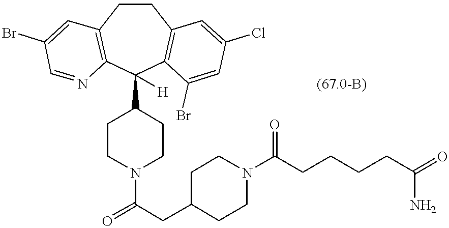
C1CC2=C(C(C3CCN(C(=O)CC4CCN(C(CCCCC(=O)N)=O)CC4)CC3)([H])C3=C1C=C(Cl)C=C3Br)N=CC(Br)=C2
